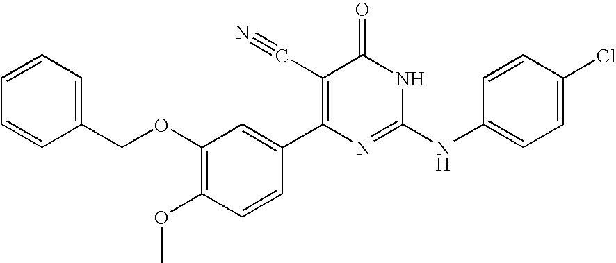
C1=CC(C2=C(C#N)C(=O)NC(NC3=CC=C(Cl)C=C3)=N2)=CC(OCC2=CC=CC=C2)=C1OC
